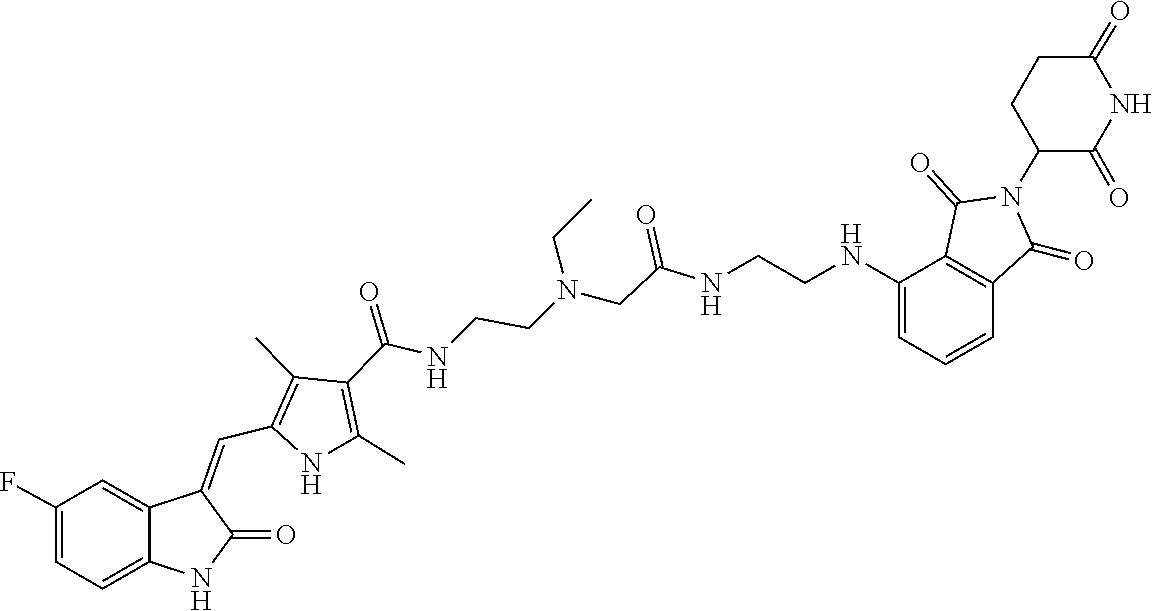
C(N(CCNC(C1=C(C)NC(C=C2C3=CC(F)=CC=C3NC2=O)=C1C)=O)CC)C(=O)NCCNC1=CC=CC2=C1C(=O)N(C1CCC(=O)NC1=O)C2=O
